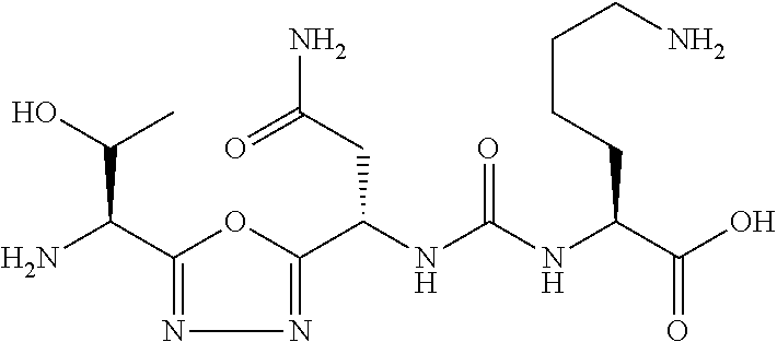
C1(C(N)C(O)C)=NN=C(C(NC(NC(C(O)=O)CCCCN)=O)CC(N)=O)O1
